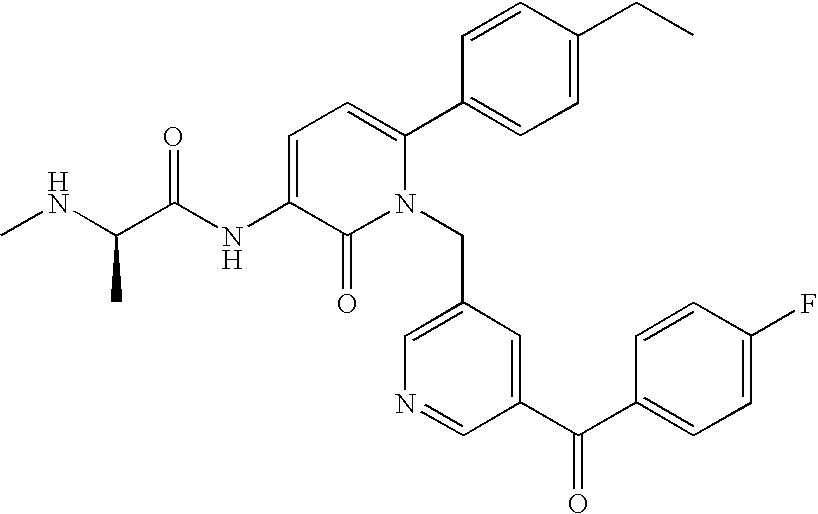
C1=C(NC(C(NC)C)=O)C(=O)N(CC2=CN=CC(C(C3=CC=C(F)C=C3)=O)=C2)C(C2=CC=C(CC)C=C2)=C1
